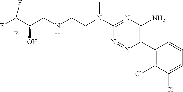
C(C(CNCCN(C1=NC(N)=C(C2=C(Cl)C(Cl)=CC=C2)N=N1)C)O)(F)(F)F
